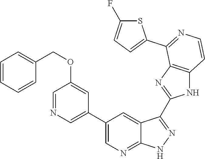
C1=NC=C(C2=CN=C3C(=C2)C(C2=NC4=C(N2)C=CN=C4C2=CC=C(F)S2)=N[N H]3)C=C1OCC1=CC=CC=C1
